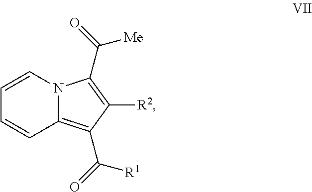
C1=CN2C(=C(C(=O)[R1])C([R2])=C2C(=O)[Me])C=C1
